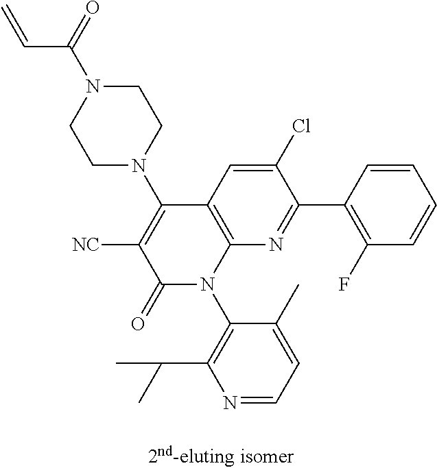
C1N(C2=C([NC])C(=O)N(C3=C(C(C)C)N=CC=C3C)C3=C2C=C(Cl)C(C2=C(F)C=CC=C2)=N3)CCN(C(=O)C=C)C1
